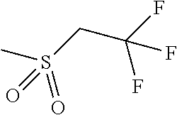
CS(CC(F)(F)F)(=O)=O
